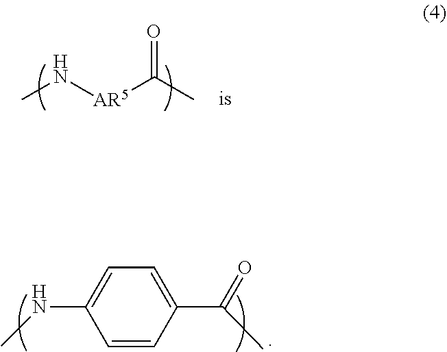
CN[AR5]C(=O)C.C1=CC(C(C)=O)=CC=C1NC
